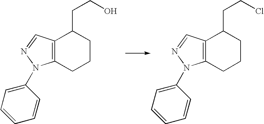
C12=C(CCCC1CCO)N(C1=CC=CC=C1)N=C2.C12=C(CCCC1CCCl)N(C1=CC=CC=C1)N=C2
